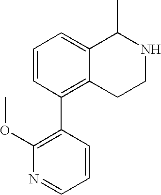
C1=CC(C2=C(OC)N=CC=C2)=C2C(=C1)C(C)NCC2
